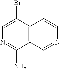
C12=C(C(Br)=CN=C1N)C=CN=C2
